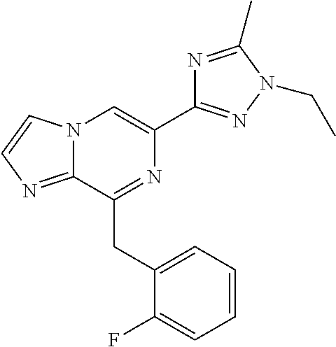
N12C(=NC=C1)C(CC1=CC=CC=C1F)=NC(C1=NN(CC)C(C)=N1)=C2
